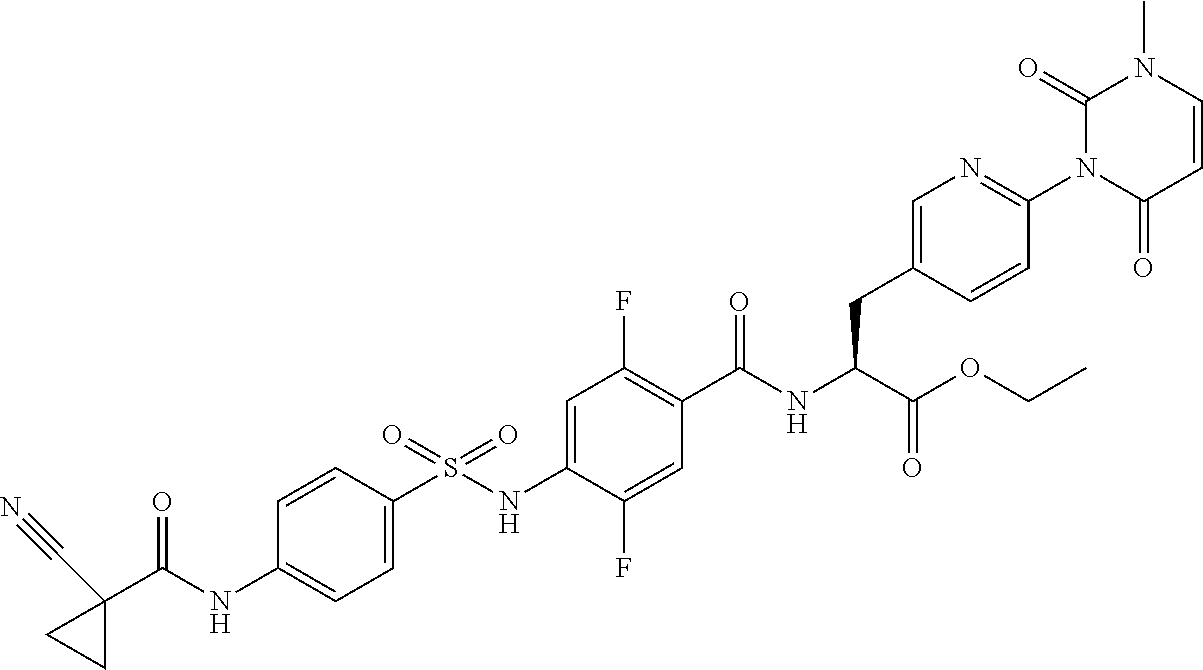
C1=C(S(NC2=CC(F)=C(C(NC(C(OCC)=O)CC3=CN=C(N4C(=O)C=CN(C)C4=O)C=C3)=O)C=C2F)(=O)=O)C=CC(NC(C2(C#N)CC2)=O)=C1
